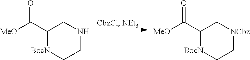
C1C[BocN]C(C(=O)[MeO])CN1.C1C[BocN]C(C(=O)[MeO])C[NCbz]1
